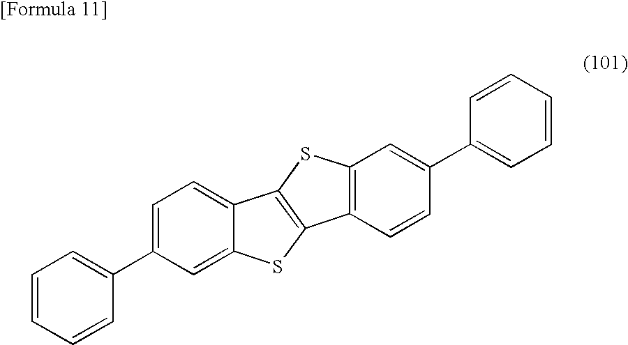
C1=CC=CC(C2=CC=C3C(=C2)SC2=C3SC3=C2C=CC(C2=CC=CC=C2)=C3)=C1
